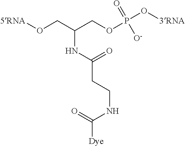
[5RNA]OCC(COP([O-])(=O)O[3RNA])NC(CCNC(=O)[Dye])=O
